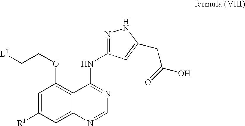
C1=C([R1])C=C2C(=C1OCC[L1])C(NC1=NNC(CC(O)=O)=C1)=NC=N2
